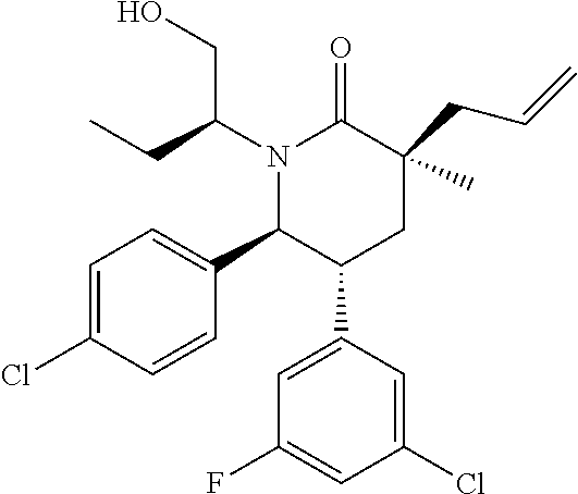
N1(C(CC)CO)C(C2=CC=C(Cl)C=C2)C(C2=CC(F)=CC(Cl)=C2)CC(CC=C)(C)C1=O
